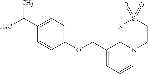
C(C1=CC=CN2C1=NS(=O)(=O)CC2)OC1=CC=C(C(C)C)C=C1
